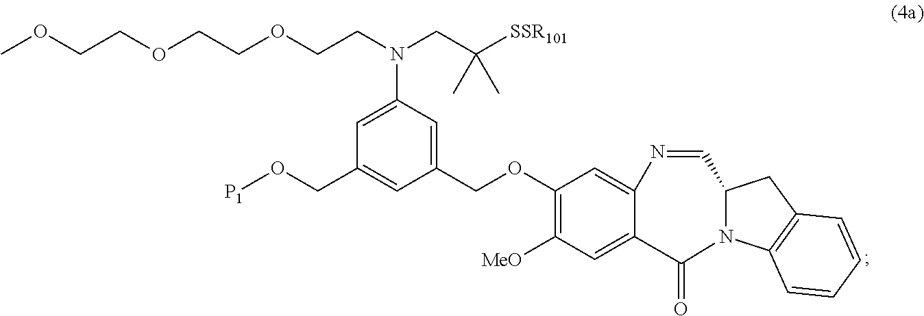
O(CC1=CC(COC2=C([MeO])C=C3C(=C2)N=CC2N(C4=C(C2)C=CC=C4)C3=O)=CC(N(CCOCCOCCOC)CC([SSR101])(C)C)=C1)[P1]
